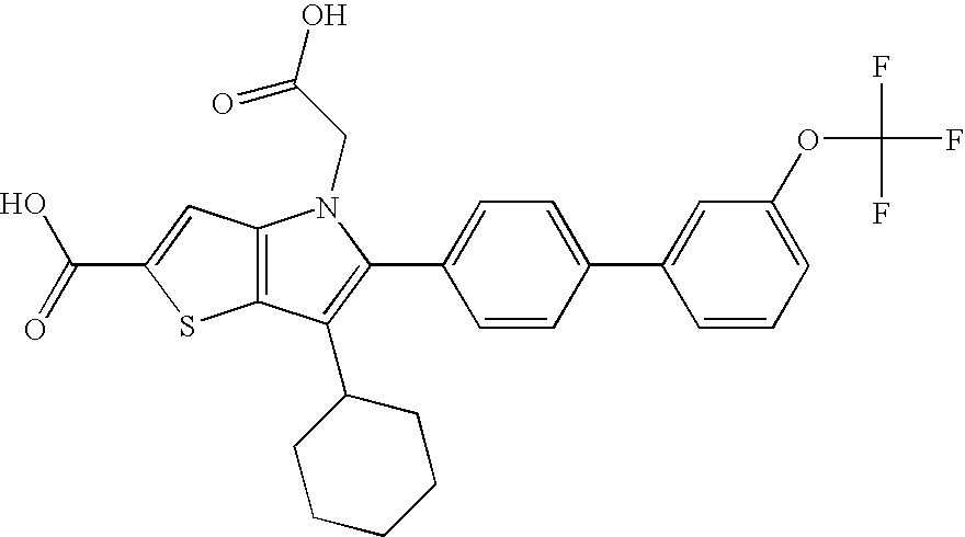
C(C1=CC2=C(S1)C(C1CCCCC1)=C(C1=CC=C(C3=CC(OC(F)(F)F)=CC=C3)C=C1)N2CC(=O)O)(=O)O
